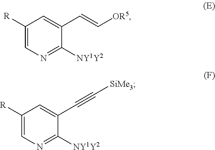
C1([R])=CN=C([NY1Y2])C(C=C[OR5])=C1.C1([R])=CN=C([NY1Y2])C(C#C[SiMe3])=C1
